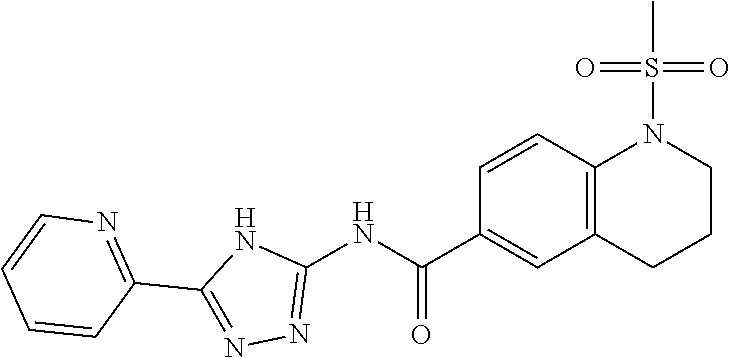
C12=C(CCCN1S(=O)(=O)C)C=C(C(NC1=NN=C(C3=NC=CC=C3)N1)=O)C=C2
